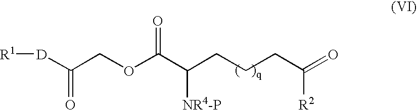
[R1][D]C(COC(C(CCCC(=O)[R2])[NR4-P])=O)=O
